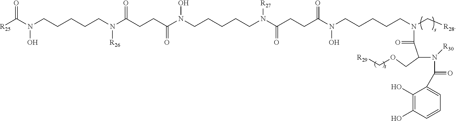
C(N(C[R28])CCCCCN(O)C(CCC(N([R27])CCCCCN(O)C(CCC(N([R26])CCCCCN(O)C(=O)[R25])=O)=O)=O)=O)(=O)C(COC[R29])N([R30])C(C1=CC=CC(O)=C1O)=O
